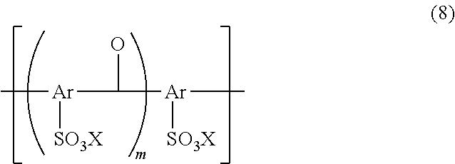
C[Ar](C(O)[Ar](C)[SO3X])[SO3X]
